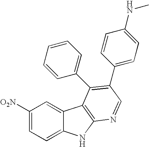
C1([O2N])=CC=C2C(=C1)C1=C(N2)N=CC(C2=CC=C(NC)C=C2)=C1C1=CC=CC=C1
